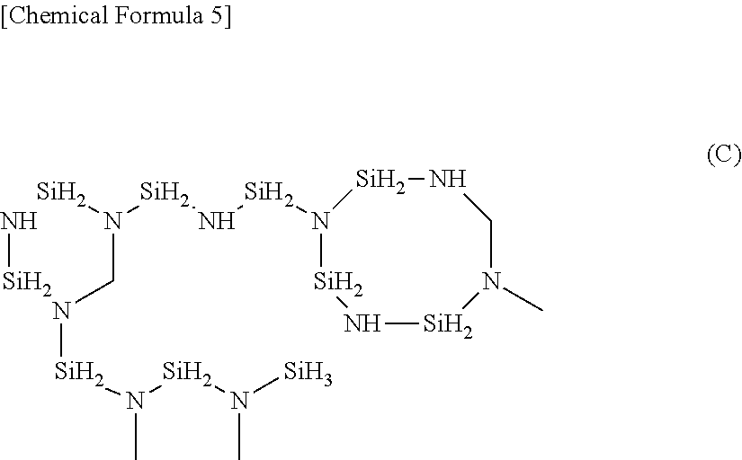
N1[Si]N([Si]N([Si]N([Si])C)C)CN([Si]N[Si]N2[Si]N[Si]N(C)CN[Si]2)[Si]1
